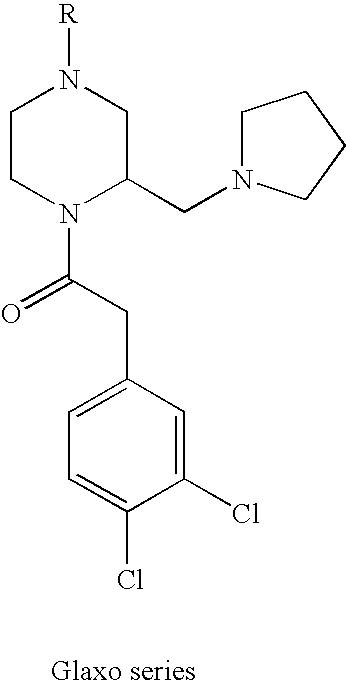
C1CN(C(CC2=CC=C(Cl)C(Cl)=C2)=O)C(CN2CCCC2)CN1[R]
